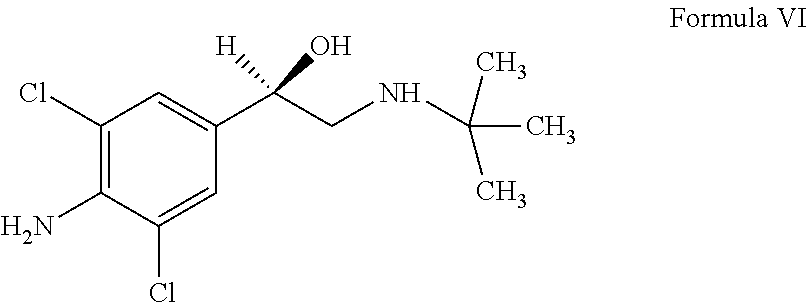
C1(Cl)=C(N)C(Cl)=CC(C(CNC(C)(C)C)([H])O)=C1
